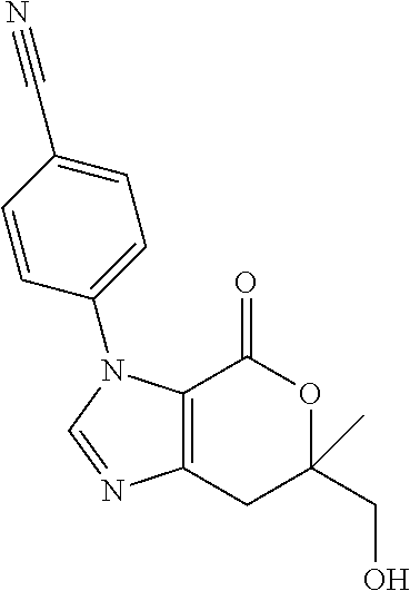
C12=C(CC(CO)(C)OC1=O)N=CN2C1=CC=C(C#N)C=C1
